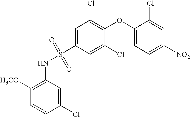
C1=C(S(NC2=C([H3CO])C=CC(Cl)=C2)(=O)=O)C=C(Cl)C(OC2=CC=C([NO2])C=C2Cl)=C1Cl
